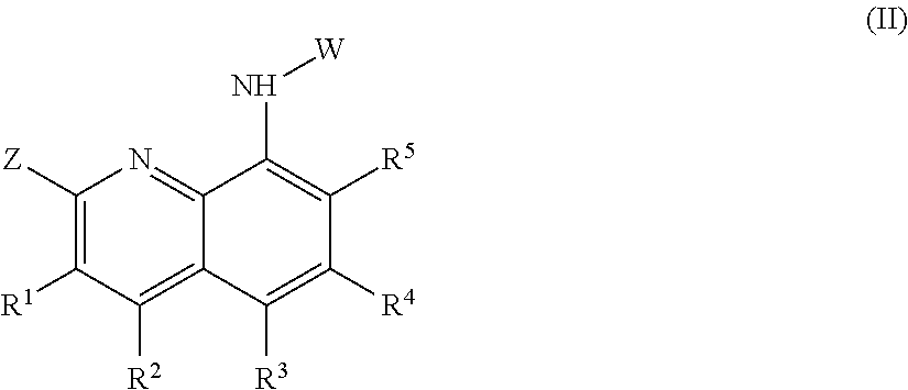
C1([Z])=C([R1])C([R2])=C2C(=N1)C(N[W])=C([R5])C([R4])=C2[R3]
